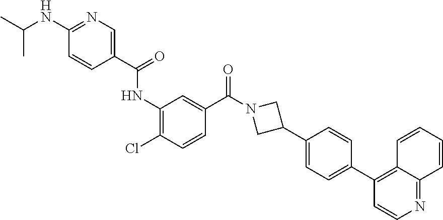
CC(NC1=NC=C(C(=O)NC2=C(Cl)C=CC(C(N3CC(C4=CC=C(C5=C6C(=NC=C5)C=CC=C6)C=C4)C3)=O)=C2)C=C1)C
